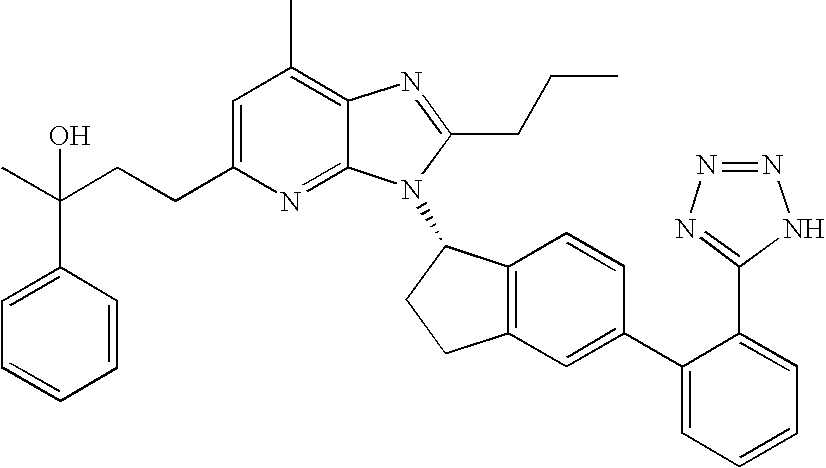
C1=C(CCC(C)(C2=CC=CC=C2)O)N=C2C(=C1C)N=C(CCC)N2C1C2=C(CC1)C=C(C1=CC=CC=C1C1=NN=NN1)C=C2
